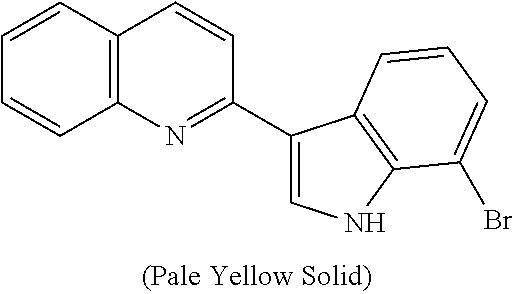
C12=C(C=CC(C3=CNC4=C3C=CC=C4Br)=N1)C=CC=C2
